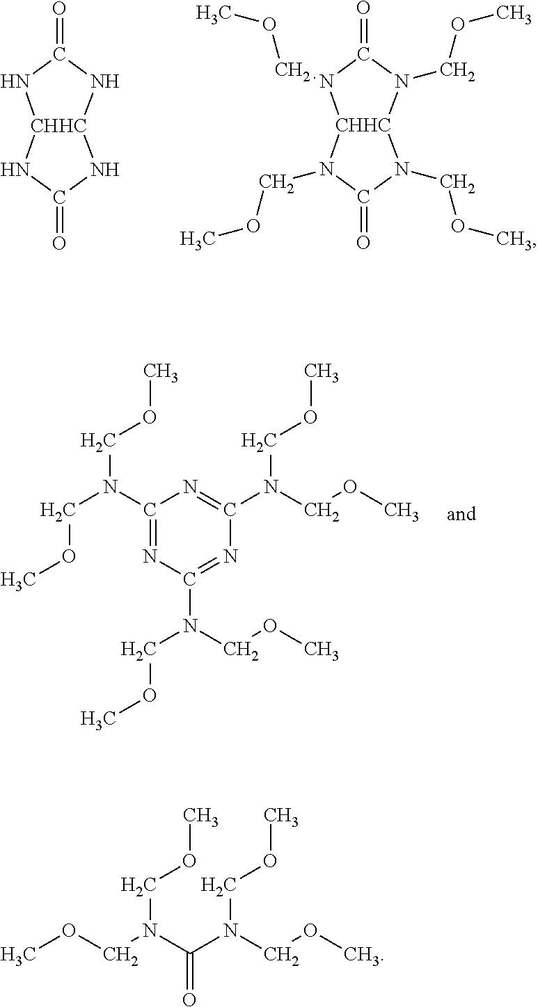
[CHHC]12(NC(=O)N1)NC(=O)N2.[CHHC]12(N(COC)C(=O)N1COC)N(COC)C(=O)N2COC.C1(N(COC)COC)=NC(N(COC)COC)=NC(N(COC)COC)=N1.C(N(C(N(COC)COC)=O)COC)OC
